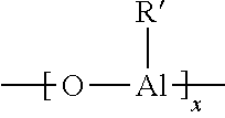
CO[Al]([R])C
